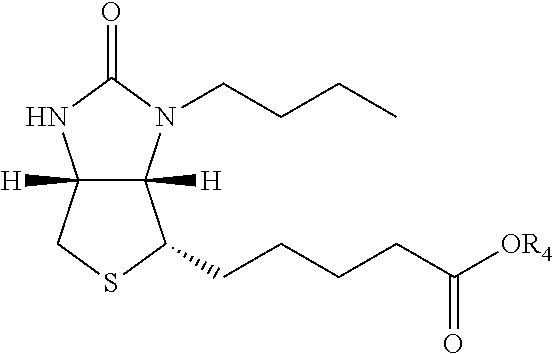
C12([H])C([H])(N(CCCC)C(=O)N1)C(CCCCC([OR4])=O)SC2
